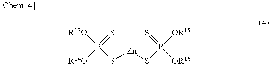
[Zn](SP([R14O])([R13O])=S)SP([OR16])([OR15])=S
